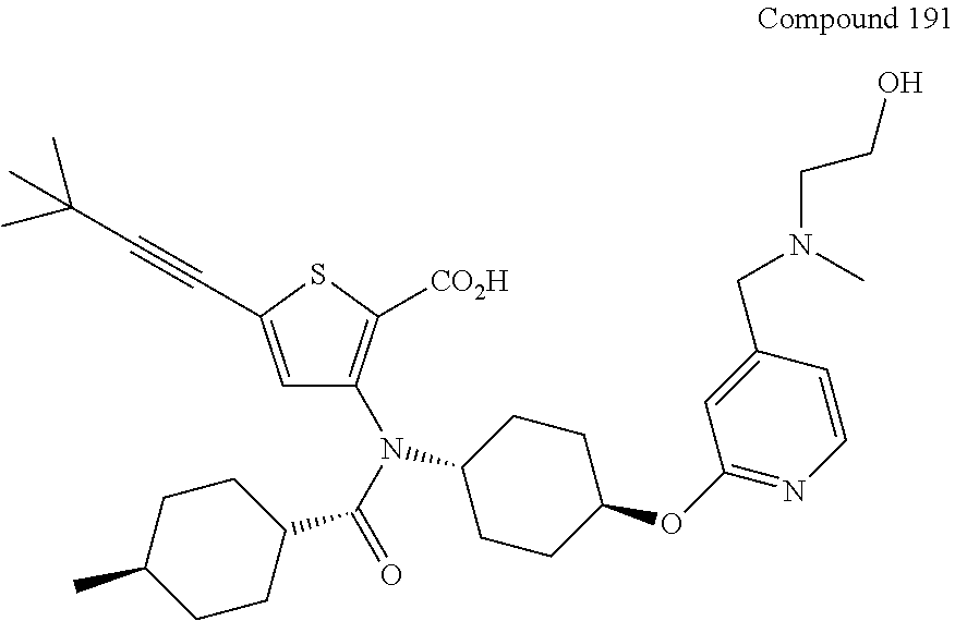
C1=CC(CN(C)CCO)=CC(OC2CCC(N(C3=C([CO2H])SC(C#CC(C)(C)C)=C3)C(C3CCC(C)CC3)=O)CC2)=N1
